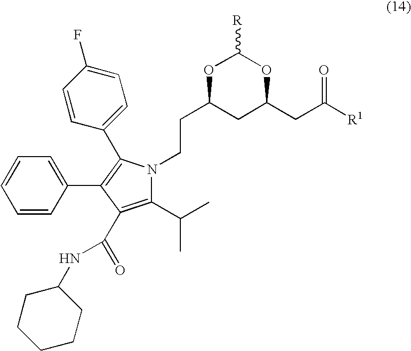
C1=CC(C2=C(C3=CC=C(F)C=C3)N(CCC3CC(CC([R1])=O)OC([R])O3)C(C(C)C)=C2C(=O)NC2CCCCC2)=CC=C1
